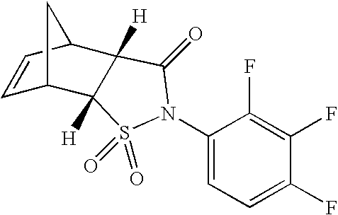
C1=CC2C3([H])C([H])(C1C2)S(=O)(=O)N(C1=CC=C(F)C(F)=C1F)C3=O
